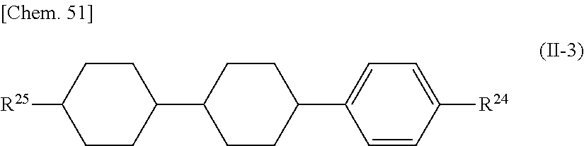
C1CC(C2CCC(C3=CC=C([R24])C=C3)CC2)CCC1[R25]
